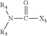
C(N([R5])[R4])([X3])=O
